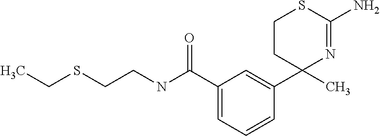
CCSCCNC(C1=CC=CC(C2(C)N=C(N)SCC2)=C1)=O
